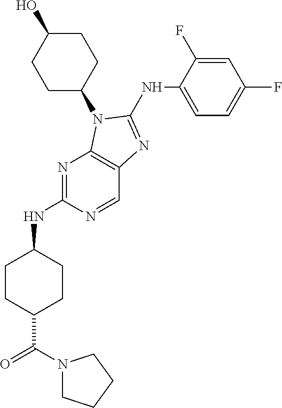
N1=C(NC2CCC(C(=O)N3CCCC3)CC2)N=CC2=C1N(C1CCC(O)CC1)C(NC1=CC=C(F)C=C1F)=N2
